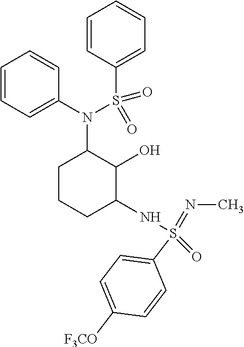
C1=CC=C(N(S(C2=CC=CC=C2)(=O)=O)C2CCCC(NS(=NC)(=O)C3=CC=C([F3CO])C=C3)C2O)C=C1
